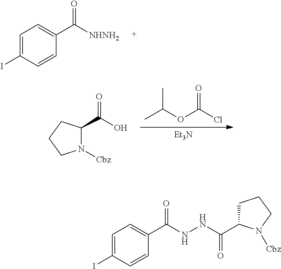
C1=C(I)C=CC(C([NHNH2])=O)=C1.CC(OC(Cl)=O)C.[Et3N].N1([Cbz])C(C(O)=O)CCC1.C1=C(I)C=CC(C(NNC(C2CCCN2[Cbz])=O)=O)=C1
